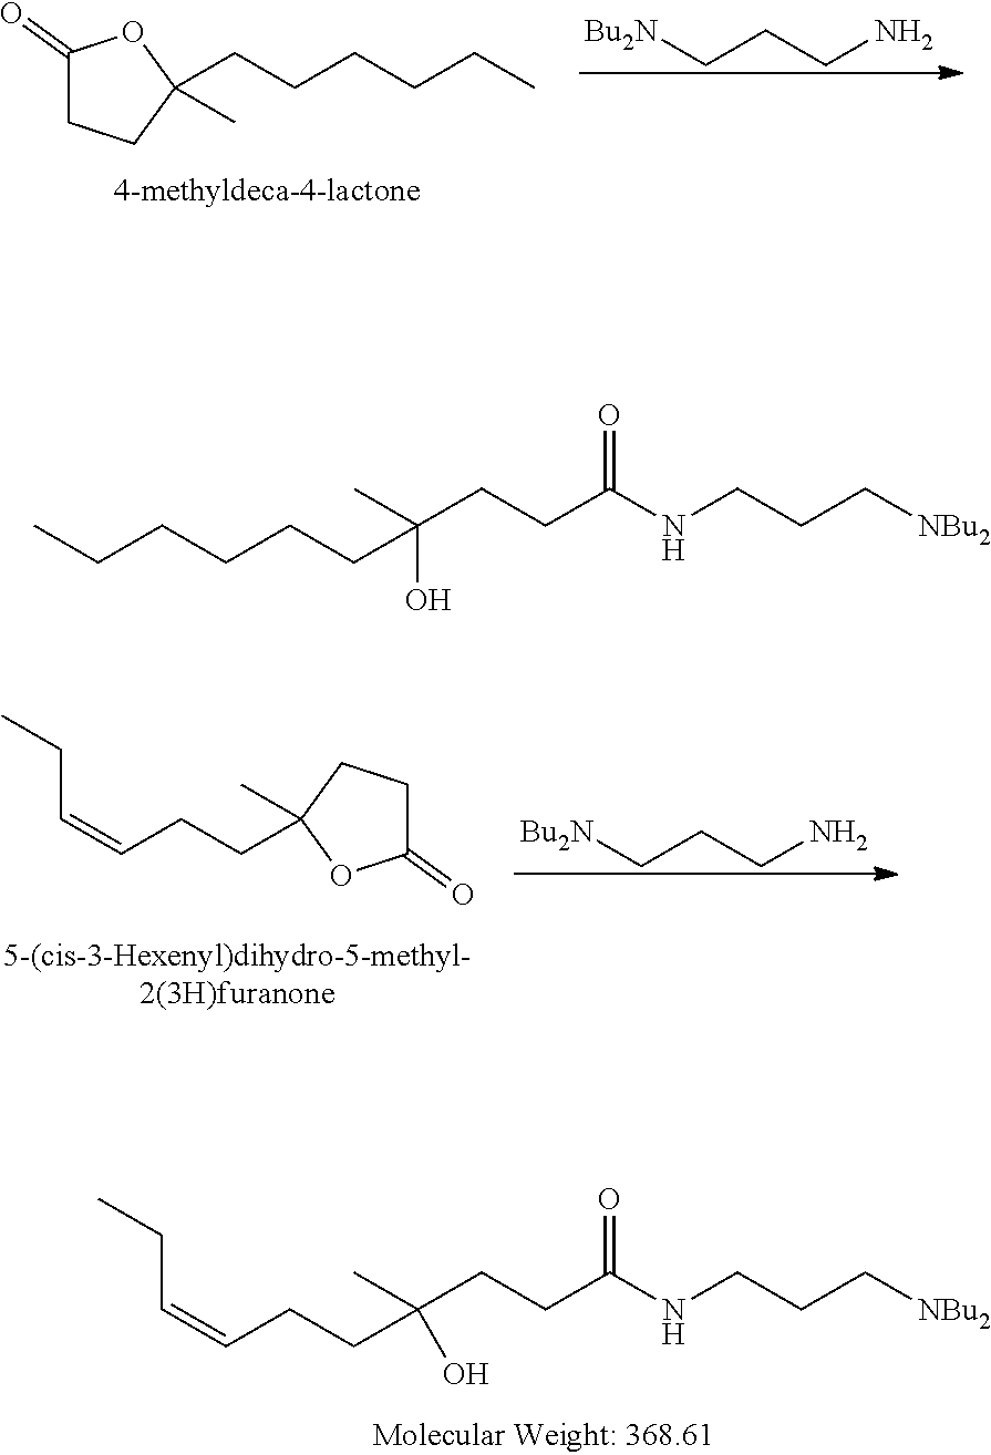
C(=CCCC(C)(CCC(=O)NCCC[NBu2])O)CC.C1(=O)CCC(CCCCCC)(C)O1.[Bu2N]CCCN.[Bu2N]CCCN.C1(=O)CCC(CCC=CCC)(C)O1.CCCCCCC(O)(C)CCC(=O)NCCC[NBu2]
